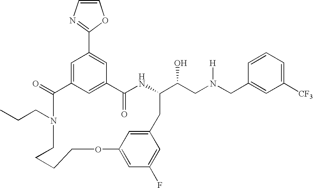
C1(=O)C2=CC(C3=NC=CO3)=CC(=C2)C(=O)NC(C(CN(CC2=CC([CF3])=CC=C2)[H])O)CC2=CC(=CC(F)=C2)OCCCCN1CCC
